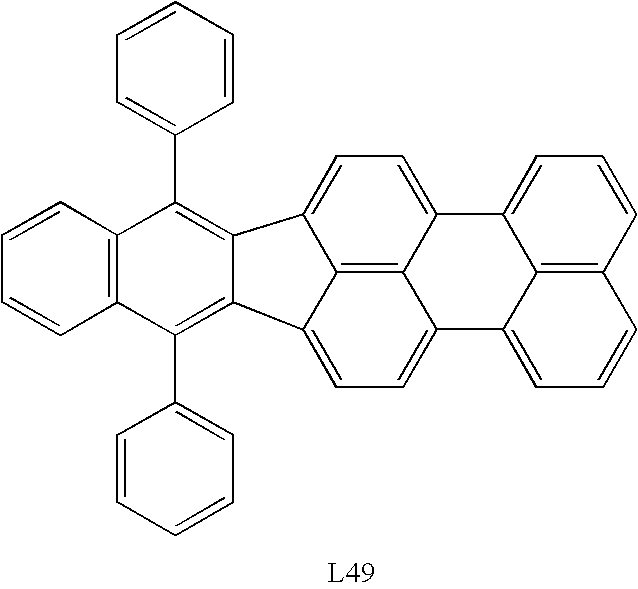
C1=CC=C(C2=C3C4=CC=C5C6=C4C(=CC=C6C4=CC=CC6=C4C5=CC=C6)C3=C(C3=CC=CC=C3)C3=C2C=CC=C3)C=C1
